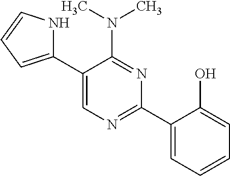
N(C1=NC(C2=CC=CC=C2O)=NC=C1C1=CC=CN1)(C)C
